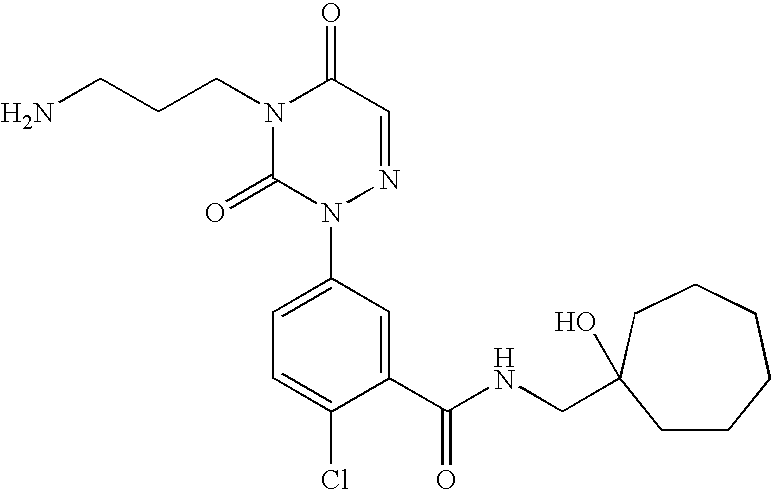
N1(CCCN)C(=O)N(C2=CC=C(Cl)C(C(NCC3(O)CCCCCC3)=O)=C2)N=CC1=O
